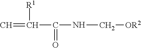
C=C(C(NC[OR2])=O)[R1]
